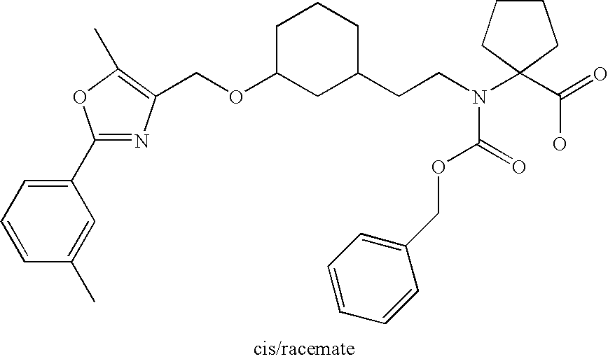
C1=CC=C(C2=NC(COC3CC(CCN(C4(C(=O)O)CCCC4)C(=O)OCC4=CC=CC=C4)CCC3)=C(C)O2)C=C1C
